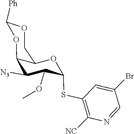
O(C1C(SC2=C([NC])N=CC(Br)=C2)OC2C(C1[N3])OC([Ph])OC2)C
